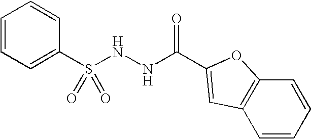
C1=CC=C(S(NNC(=O)C2=CC3=C(C=CC=C3)O2)(=O)=O)C=C1
